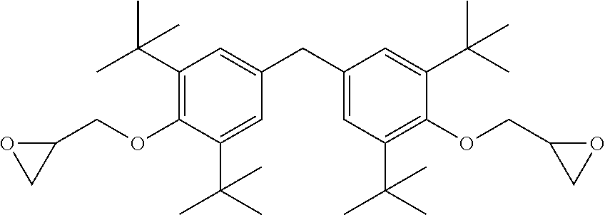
C1(CC2=CC(C(C)(C)C)=C(OCC3OC3)C(C(C)(C)C)=C2)=CC(C(C)(C)C)=C(OCC2OC2)C(C(C)(C)C)=C1
